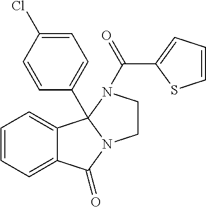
C12=CC=CC=C1C1(C3=CC=C(Cl)C=C3)N(C2=O)CCN1C(C1=CC=CS1)=O
